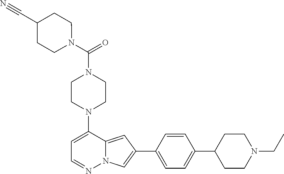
N1(C2=CC=NN3C2=CC(C2=CC=C(C4CCN(CC)CC4)C=C2)=C3)CCN(C(=O)N2CCC(C#N)CC2)CC1
